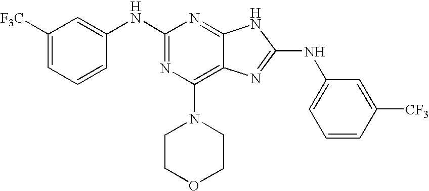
C1([F3C])=CC=CC(NC2=NC(N3CCOCC3)=C3C(=N2)NC(NC2=CC=CC([CF3])=C2)=N3)=C1
